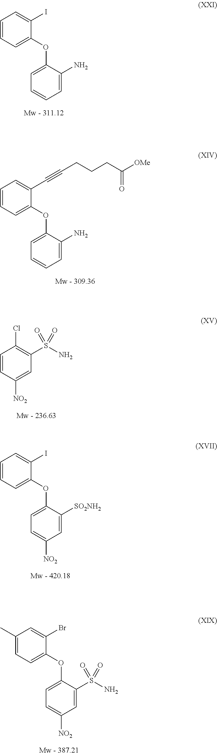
C1=CC=C(OC2=CC=CC=C2N)C(I)=C1.C1=CC=C(OC2=CC=CC=C2N)C(C#CCCCC([OMe])=O)=C1.C1=CC([NO2])=CC(S(N)(=O)=O)=C1Cl.C1=CC=C(OC2=CC=C([NO2])C=C2[SO2NH2])C(I)=C1.C1(C)=CC=C(OC2=CC=C([NO2])C=C2S(N)(=O)=O)C(Br)=C1
